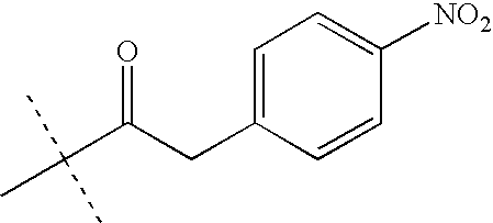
C(C(C(C)(C)C)=O)C1=CC=C([NO2])C=C1
